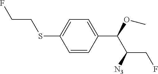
C1=CC(C(OC)C([N3])CF)=CC=C1SCCF
